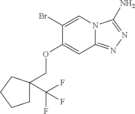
C12=NN=C(N)N1C=C(Br)C(OCC1(C(F)(F)F)CCCC1)=C2
